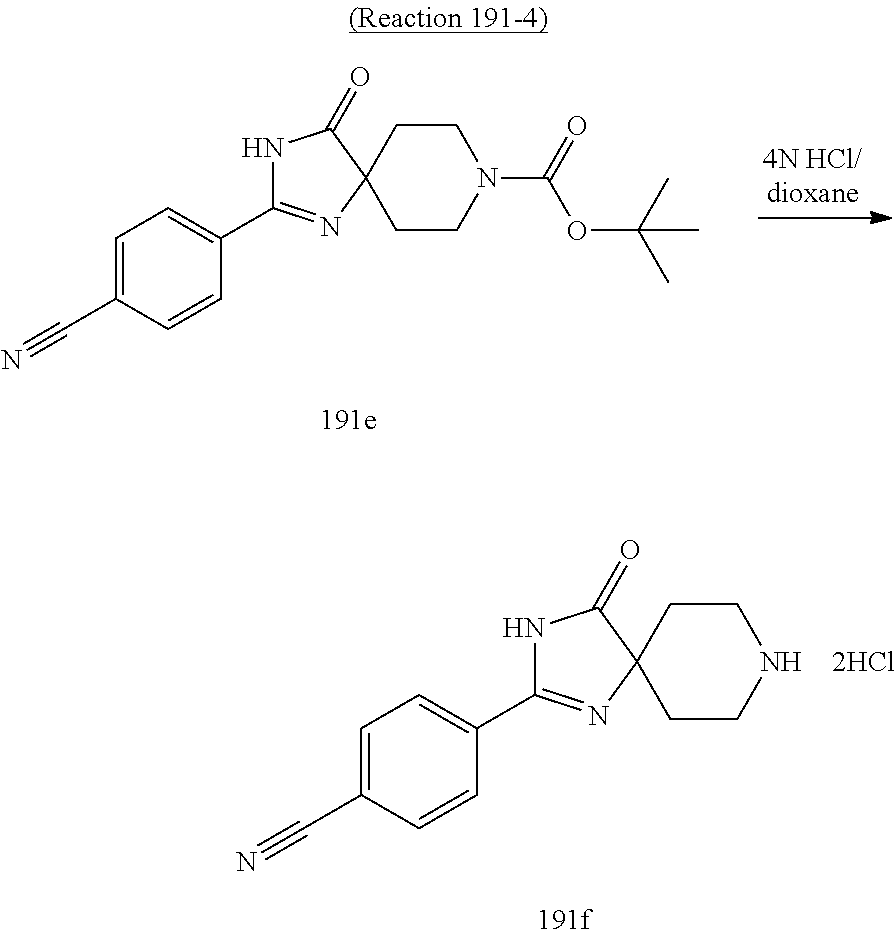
C1=C(C#N)C=CC(C2=NC3(C(=O)N2)CCN(C(=O)OC(C)(C)C)CC3)=C1.C1=C(C#N)C=CC(C2=NC3(C(=O)N2)CCNCC3)=C1
